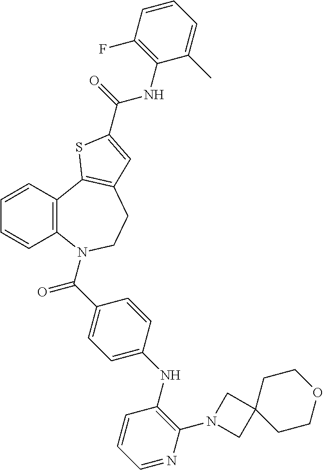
C1=CC2=C(C=C1)N(C(=O)C1=CC=C(NC3=C(N4CC5(C4)CCOCC5)N=CC=C3)C=C1)CCC1=C2SC(C(NC2=C(F)C=CC=C2C)=O)=C1
